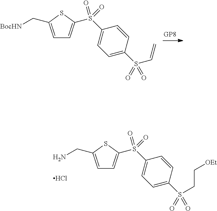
C1=C(C[BocHN])SC(S(C2=CC=C(S(C=C)(=O)=O)C=C2)(=O)=O)=C1.C1=C(CN)SC(S(C2=CC=C(S(CC[OEt])(=O)=O)C=C2)(=O)=O)=C1.Cl
